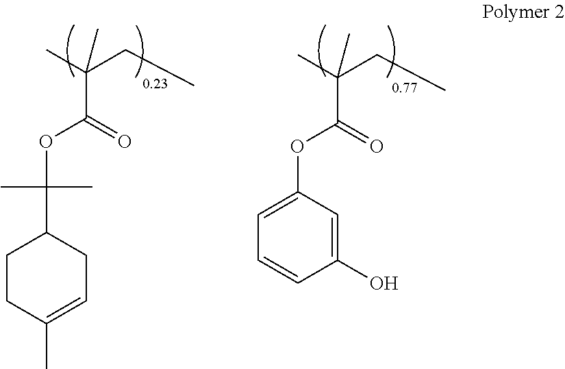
CC(CC)(C(=O)OC(C)(C)C1CCC(C)=CC1)C.CC(CC)(C(=O)OC1=CC=CC(O)=C1)C
